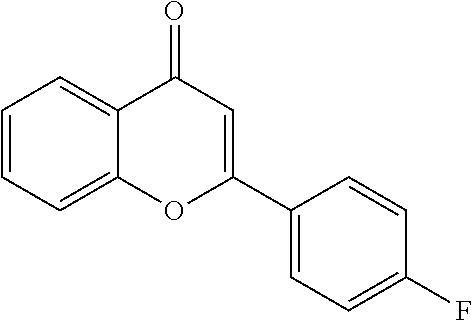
C1=CC=C2C(=C1)C(=O)C=C(C1=CC=C(F)C=C1)O2
